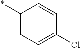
C1(*)=CC=C(Cl)C=C1
